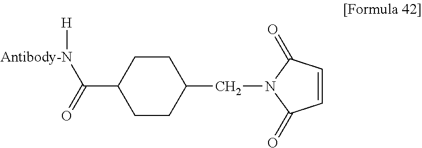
C1CC(CN2C(=O)C=CC2=O)CCC1C(=O)[Antibody-N][H]
